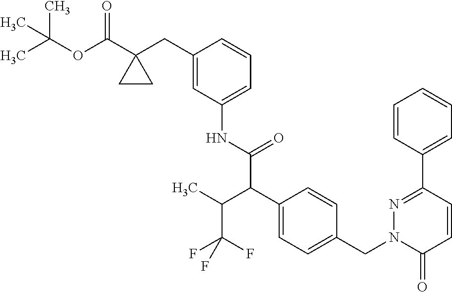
C1=CC(C2=NN(CC3=CC=C(C(C(NC4=CC=CC(CC5(C(OC(C)(C)C)=O)CC5)=C4)=O)C(C)C(F)(F)F)C=C3)C(=O)C=C2)=CC=C1
